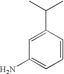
C1(C(C)C)=CC(N)=CC=C1
